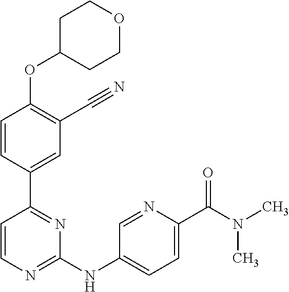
O(C1=C(C#N)C=C(C2=NC(NC3=CC=C(C(N(C)C)=O)N=C3)=NC=C2)C=C1)C1CCOCC1
